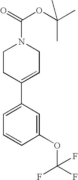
C1CC(C2=CC=CC(OC(F)(F)F)=C2)=CCN1C(=O)OC(C)(C)C
